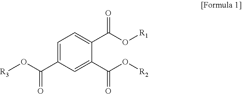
C1=C(C(=O)O[R3])C=C(C(=O)O[R2])C(C(O[R1])=O)=C1
